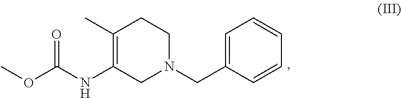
C1(C)=C(NC(OC)=O)CN(CC2=CC=CC=C2)CC1
